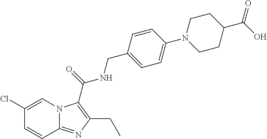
C1(Cl)=CN2C(=NC(CC)=C2C(=O)NCC2=CC=C(N3CCC(C(O)=O)CC3)C=C2)C=C1
